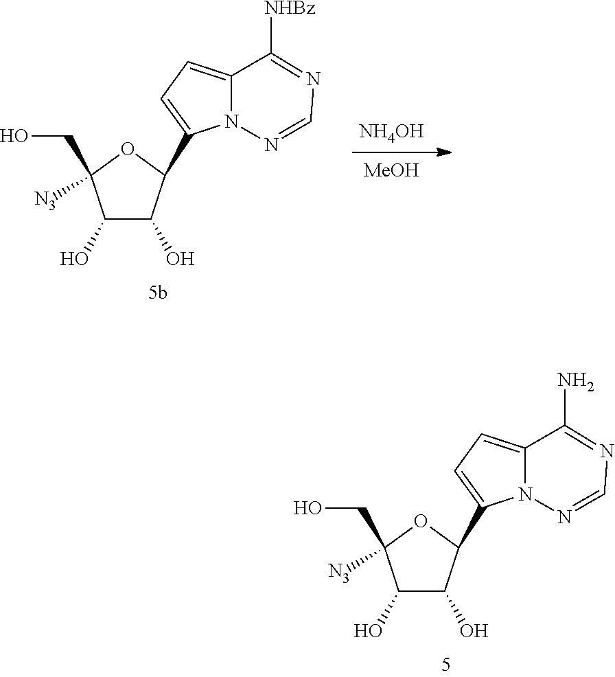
OC1C(O)C(C2=CC=C3N2N=CN=C3N)OC1([N3])CO.OC1C(O)C(C2=CC=C3N2N=CN=C3[NHBz])OC1([N3])CO.[NH4OH].[MeOH]
